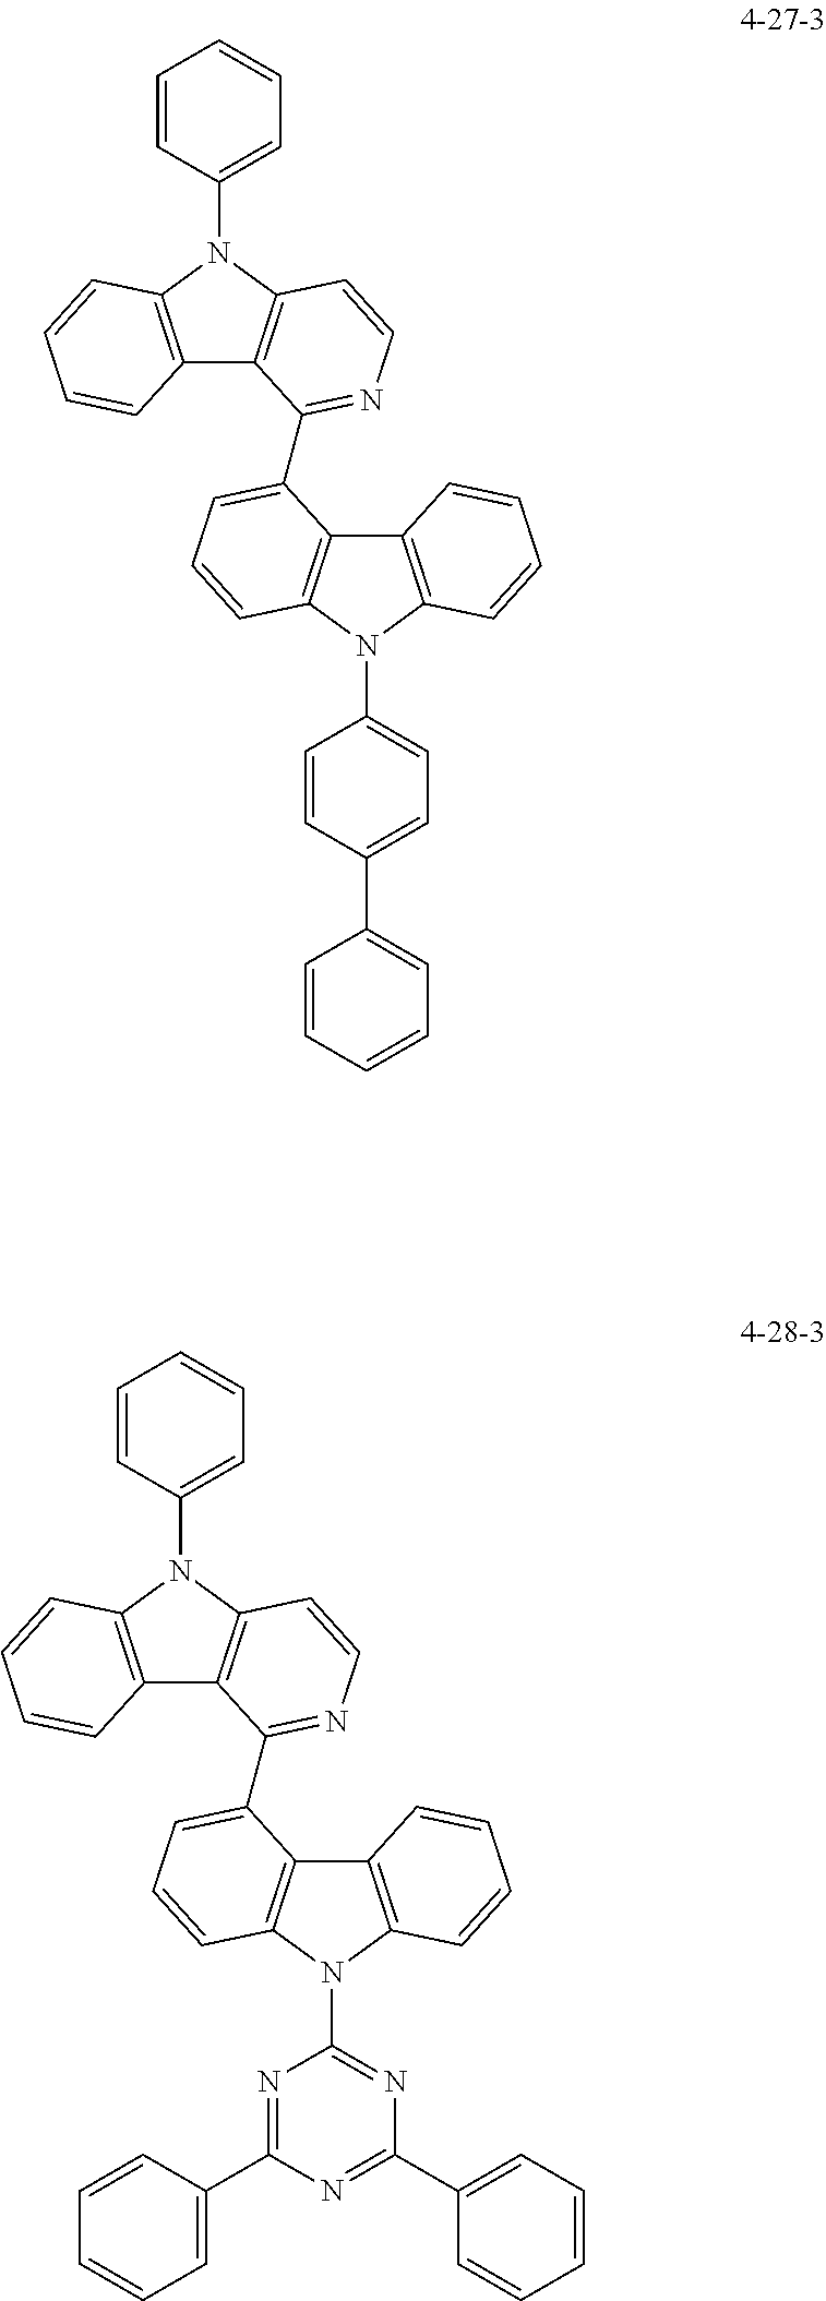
C12=C(N(C3=CC=C(C4=CC=CC=C4)C=C3)C3=C1C=CC=C3)C=CC=C2C1=NC=CC2=C1C1=C(N2C2=CC=CC=C2)C=CC=C1.C12=C(N(C3=NC(C4=CC=CC=C4)=NC(C4=CC=CC=C4)=N3)C3=C1C=CC=C3)C=CC=C2C1=NC=CC2=C1C1=C(N2C2=CC=CC=C2)C=CC=C1
